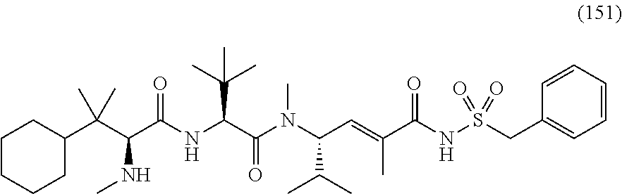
C1CCCC(C(C(NC)C(NC(C(C)(C)C)C(=O)N(C(C(C)C)C=C(C)C(NS(CC2=CC=CC=C2)(=O)=O)=O)C)=O)(C)C)C1
